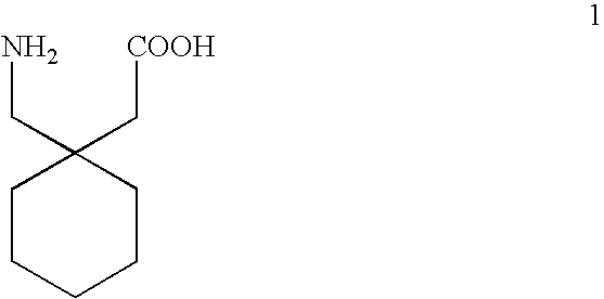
C1C(CN)(C[COOH])CCCC1
